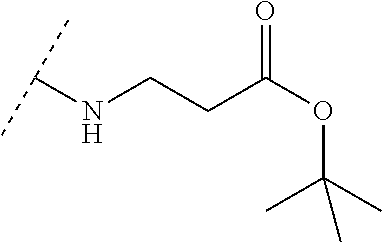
C(CC(OC(C)(C)C)=O)NC(C)C
